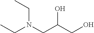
CCN(CC(CO)O)CC
